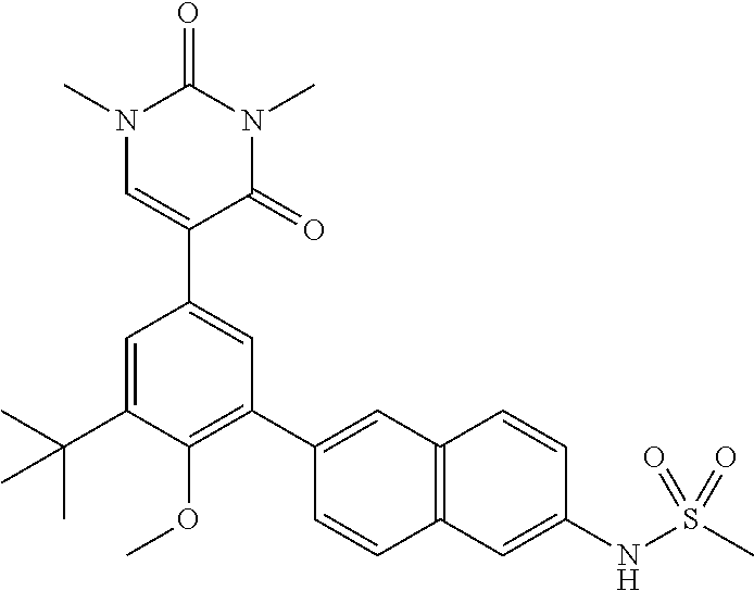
N1(C)C=C(C2=CC(C3=CC4=C(C=C3)C=C(NS(C)(=O)=O)C=C4)=C(OC)C(C(C)(C)C)=C2)C(=O)N(C)C1=O
